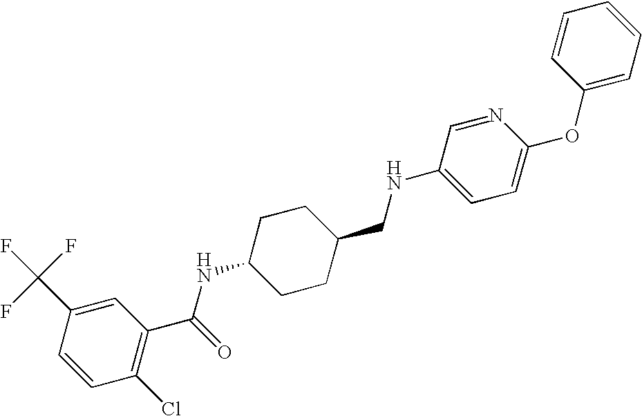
C1(C(F)(F)F)=CC(C(=O)NC2CCC(CNC3=CC=C(OC4=CC=CC=C4)N=C3)CC2)=C(Cl)C=C1
